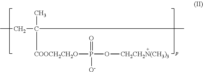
CCC(C)(C)[COOCH2CH2O]P(=O)([O-])O[CH2CH2N(CH3)3]
